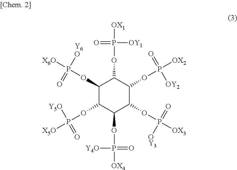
C1(OP([X6O])([Y6O])=O)C(OP([X5O])([Y5O])=O)C(OP([OX4])(=O)[Y4O])C(OP([OX3])(=O)[OY3])C(OP([OX2])(=O)[OY2])C1OP([OX1])([OY1])=O
